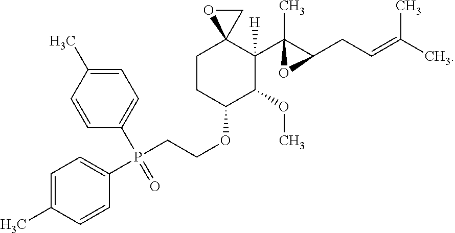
C1CC(OCCP(C2=CC=C(C)C=C2)(C2=CC=C(C)C=C2)=O)C(OC)C(C2(C)C(CC=C(C)C)O2)([H])C12CO2
